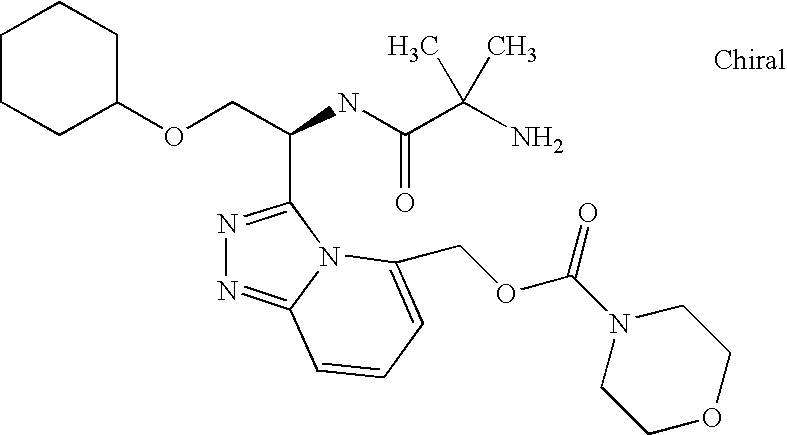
C1(OCC(C2=NN=C3N2C(COC(N2CCOCC2)=O)=CC=C3)NC(=O)C(C)(N)C)CCCCC1
